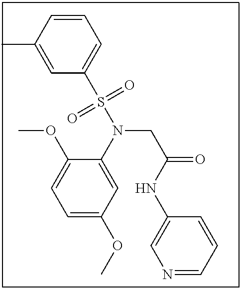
C1=C(OC)C=C(N(S(C2=CC=CC(C)=C2)(=O)=O)CC(=O)NC2=CN=CC=C2)C(OC)=C1
